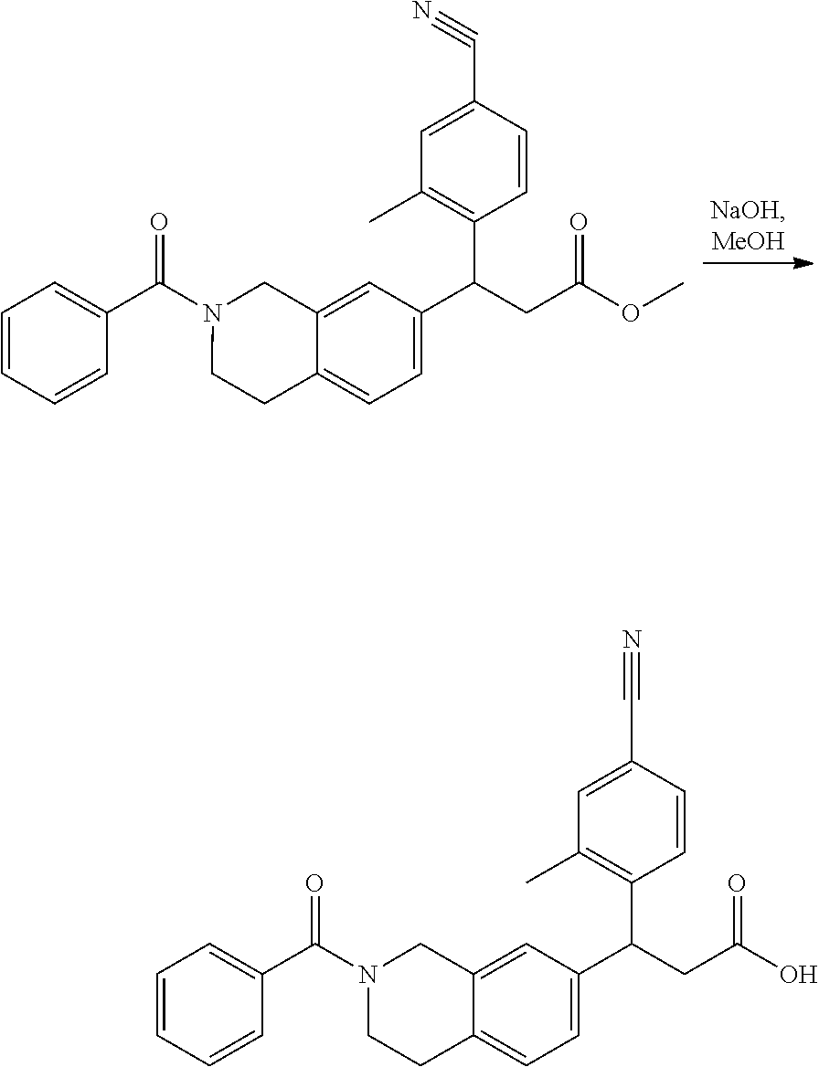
C1=CC=CC=C1C(N1CCC2=CC=C(C(CC(OC)=O)C3=C(C)C=C(C#N)C=C3)C=C2C1)=O.C1=CC=CC=C1C(N1CCC2=CC=C(C(CC(O)=O)C3=C(C)C=C(C#N)C=C3)C=C2C1)=O
